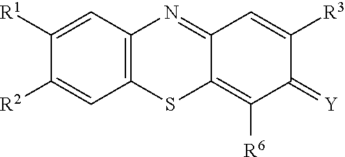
C12=C(C=C([R1])C([R2])=C1)N=C1C(=C([R6])C(=[Y])C([R3])=C1)S2
